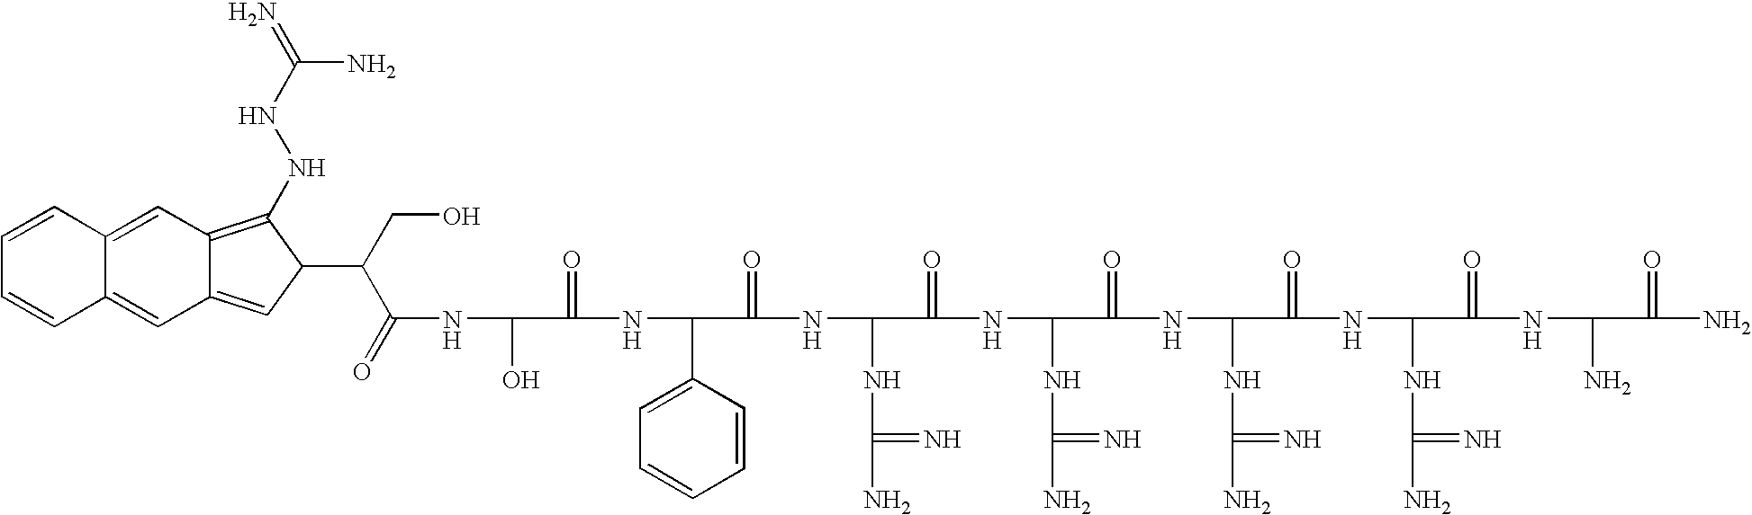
OC(C(=O)NC(C1=CC=CC=C1)C(=O)NC(NC(N)=N)C(=O)NC(NC(N)=N)C(=O)NC(NC(N)=N)C(=O)NC(NC(N)=N)C(=O)NC(N)C(=O)N)NC(C(CO)C1C(NNC(=N)N)=C2C(=C1)C=C1C(=C2)C=CC=C1)=O
